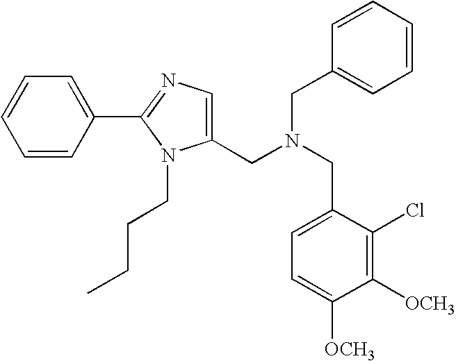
C1=CC(C2=NC=C(CN(CC3=CC=CC=C3)CC3=CC=C([OCH3])C([OCH3])=C3Cl)N2CCCC)=CC=C1
